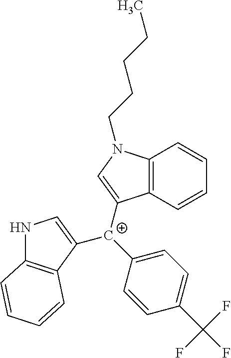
C12=C(C=CC=C1)C([C+](C1=CC=C(C(F)(F)F)C=C1)C1=CNC3=C1C=CC=C3)=CN2CCCCC
